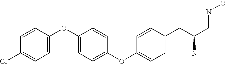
ClC1=CC=C(OC2=CC=C(OC3=CC=C(CC(CNO)N)C=C3)C=C2)C=C1
